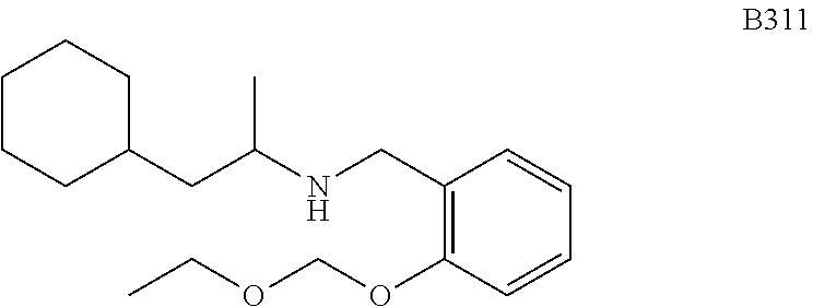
C1(CNC(CC2CCCCC2)C)=C(OCOCC)C=CC=C1
